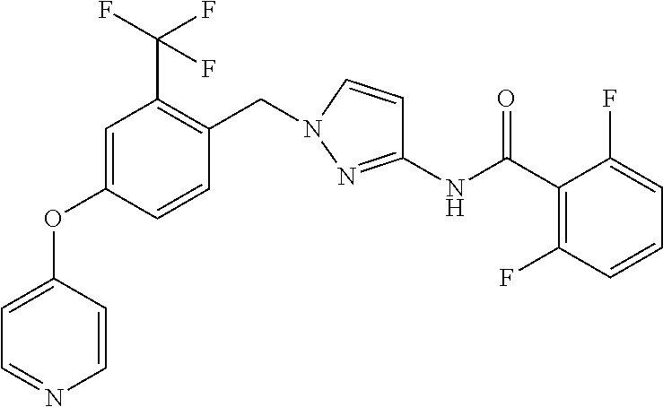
C1=C(OC2=CC=NC=C2)C=CC(CN2C=CC(NC(C3=C(F)C=CC=C3F)=O)=N2)=C1C(F)(F)F
